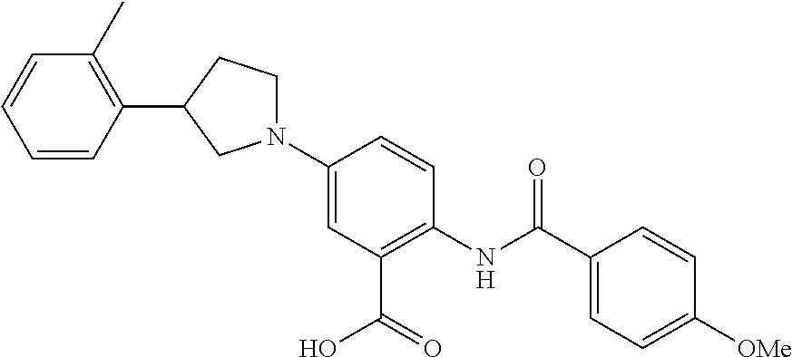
N1(C2=CC(C(=O)O)=C(NC(C3=CC=C([OMe])C=C3)=O)C=C2)CCC(C2=C(C)C=CC=C2)C1
